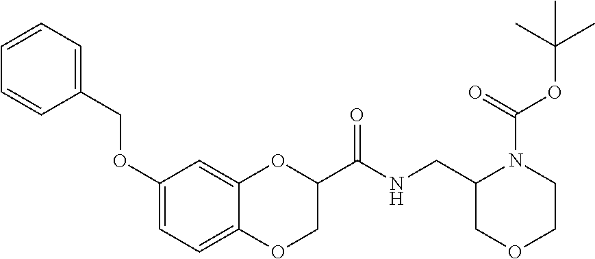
C12=CC=C(OCC3=CC=CC=C3)C=C1OC(C(NCC1COCCN1C(OC(C)(C)C)=O)=O)CO2
